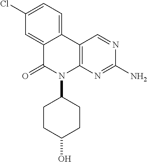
C12=CC(Cl)=CC=C1C1=C(N(C3CCC(O)CC3)C2=O)N=C(N)N=C1
